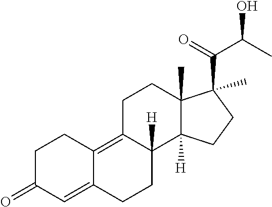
C1C(=O)C=C2C(=C3C([H])(CC2)C2([H])C(C)(CC3)C(C(=O)C(C)O)(C)CC2)C1
